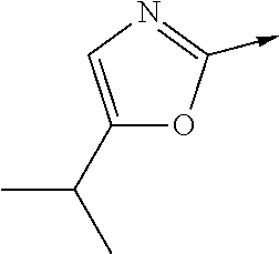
C1(C(C)C)=CN=C(->C)O1
